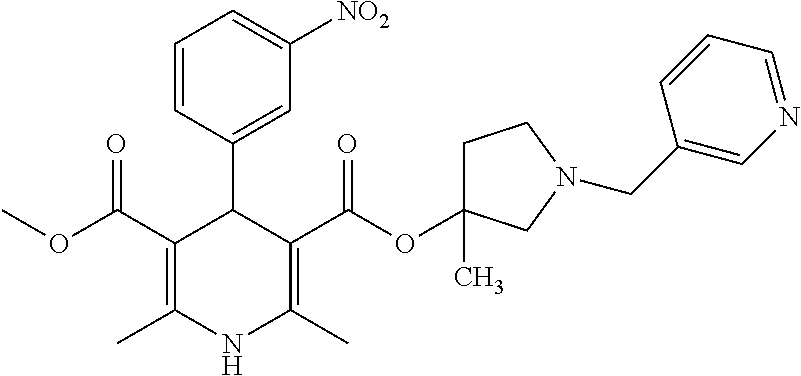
C1(C(OC)=O)=C(C)NC(C)=C(C(OC2(C)CCN(CC3=CN=CC=C3)C2)=O)C1C1=CC([NO2])=CC=C1
